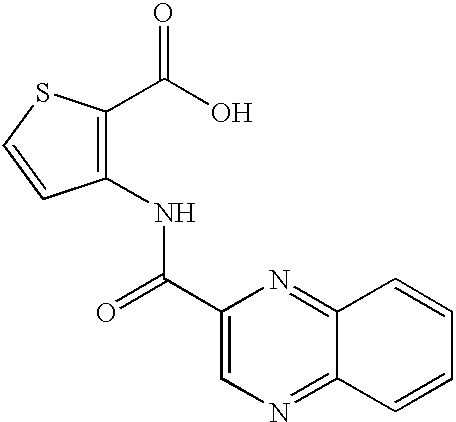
C1(NC(C2=CN=C3C(=N2)C=CC=C3)=O)=C(C(O)=O)SC=C1
